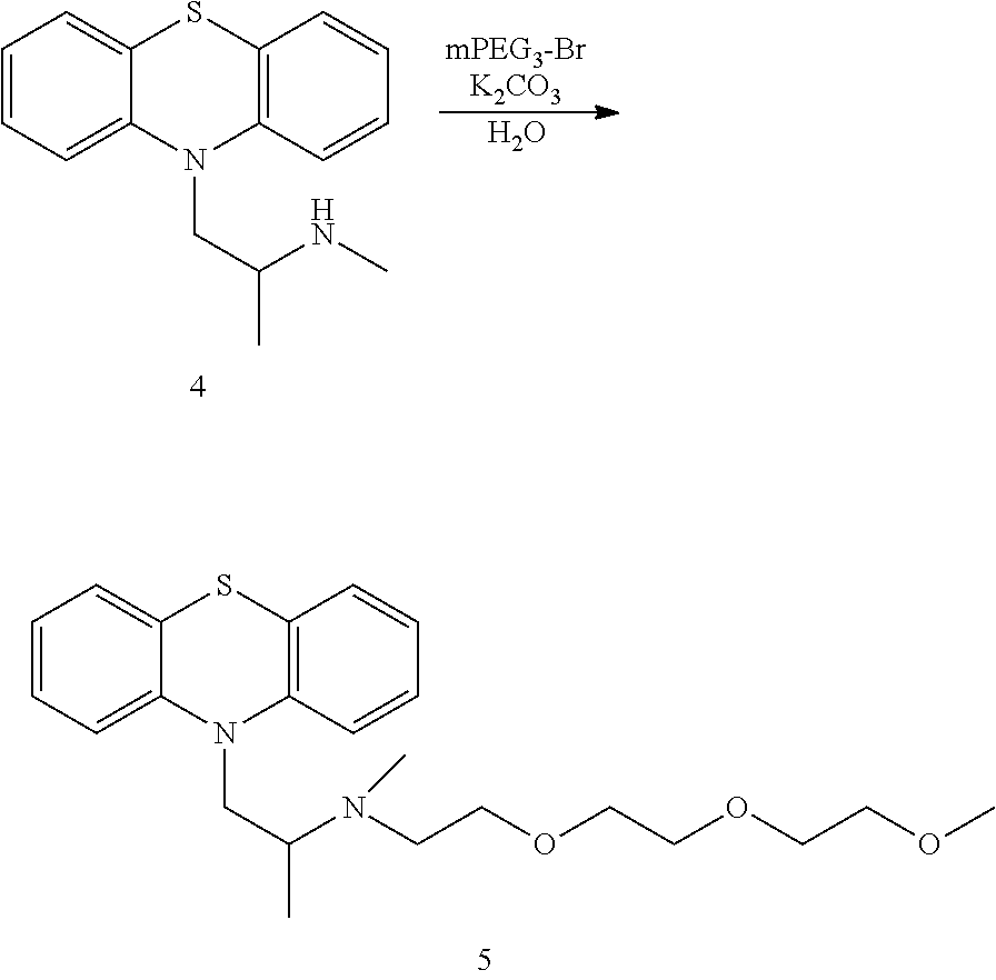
C1=CC=C2C(=C1)SC1=C(N2CC(C)N(CCOCCOCCOC)C)C=CC=C1.C1=CC=C2C(=C1)SC1=C(N2CC(C)NC)C=CC=C1.[K2CO3].O
